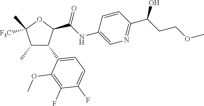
C1(C)C(C2=CC=C(F)C(F)=C2OC)C(C(NC2=CN=C(C(CCOC)O)C=C2)=O)OC1(C)[F3C]
